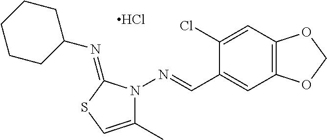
Cl.C1(C)=CSC(=NC2CCCCC2)N1N=CC1=CC2=C(C=C1Cl)OCO2
